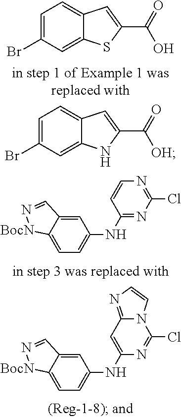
C1=C(Br)C=C2C(=C1)C=C(C(=O)[OH])N2.C1=C(Br)C=C2C(=C1)C=C(C(=O)O)S2.C1=C2C(=CC(NC3=NC(Cl)=NC=C3)=C1)C=N[BocN]2.C1=C2C(=CC(NC3=CC4=NC=CN4C(Cl)=N3)=C1)C=N[BocN]2
